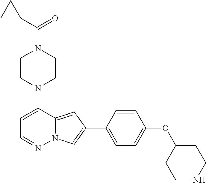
C1CN(C2=CC=NN3C2=CC(C2=CC=C(OC4CCNCC4)C=C2)=C3)CCN1C(C1CC1)=O
